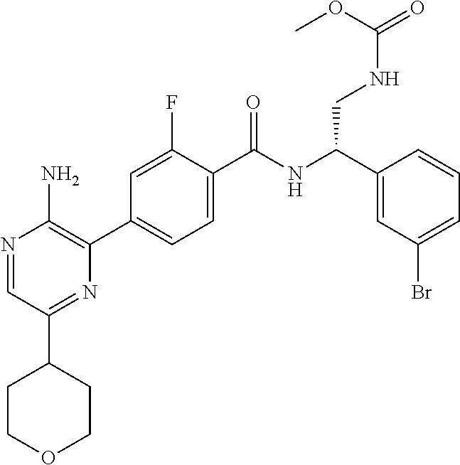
N1=CC(C2CCOCC2)=NC(C2=CC=C(C(NC(C3=CC(Br)=CC=C3)CNC(=O)OC)=O)C(F)=C2)=C1N
